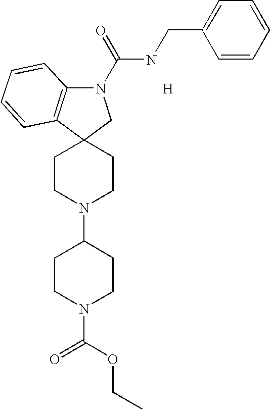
[H].C1CN(C2CCN(C(OCC)=O)CC2)CCC12CN(C(NCC1=CC=CC=C1)=O)C1=C2C=CC=C1
